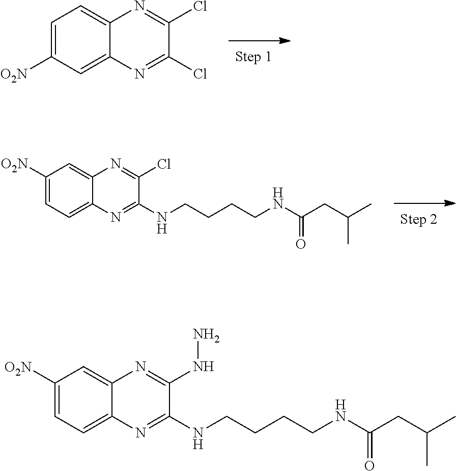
ClC1=NC2=CC([O2N])=CC=C2N=C1NCCCCNC(CC(C)C)=O.C1=C([O2N])C=C2C(=C1)N=C(Cl)C(Cl)=N2.N(CCCCNC(CC(C)C)=O)C1=NC2=CC=C([O2N])C=C2N=C1NN
